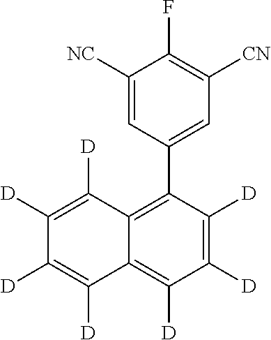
C1([NC])=CC(C2=C3C(=C([D])C([D])=C2[D])C([D])=C([D])C([D])=C3[D])=CC([CN])=C1F
